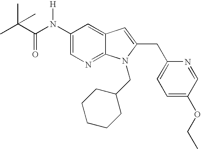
C1(N(C(C(C)(C)C)=O)[H])=CN=C2C(=C1)C=C(CC1=CC=C(OCC)C=N1)N2CC1CCCCC1
